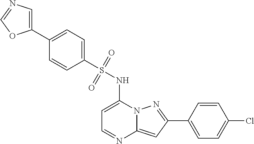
C1=C(NS(C2=CC=C(C3=CN=CO3)C=C2)(=O)=O)N2C(=CC(C3=CC=C(Cl)C=C3)=N2)N=C1
